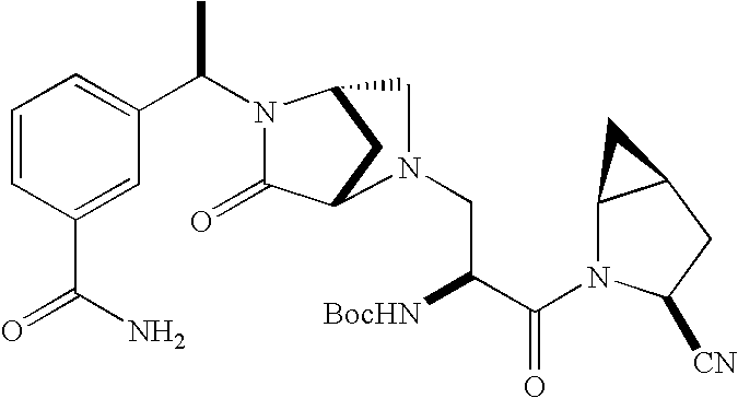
C1=CC(C(N)=O)=CC(C(C)N2C(=O)C3CC2CN3CC([BocHN])C(=O)N2C3C(CC2[CN])C3)=C1
